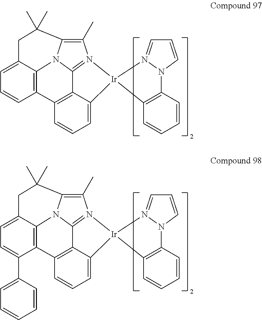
C1(C)=C2N3C4=N1[Ir]1(C5=CC=CC(=C45)C4=C3C(=CC=C4)CC2(C)C)C2=C(C=CC=C2)N2C=CC=N12.C1(C)=C2N3C4=N1[Ir]1(C5=CC=CC(=C45)C4=C3C(=CC=C4C3=CC=CC=C3)CC2(C)C)C2=C(C=CC=C2)N2C=CC=N12
